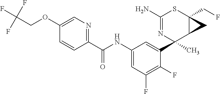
C1(N)=NC(C2=CC(NC(C3=NC=C(OCC(F)(F)F)C=C3)=O)=CC(F)=C2F)(C)C2C(CF)(S1)C2
